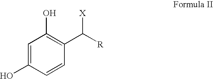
C1=C(O)C=CC(C([R])[X])=C1O
